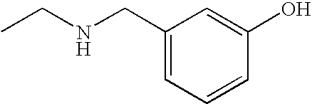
C1(CNCC)=CC=CC(O)=C1
